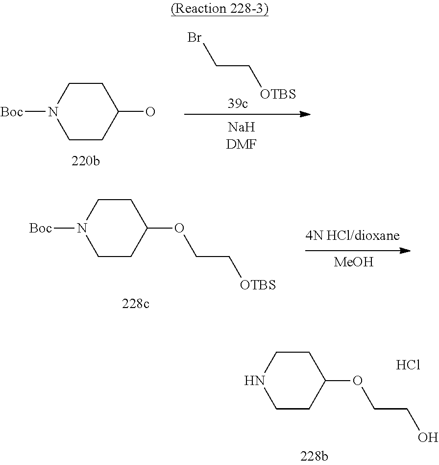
[Boc]N1CCC(O)CC1.C(C[OTBS])Br.[Boc]N1CCC(OCC[OTBS])CC1.[MeOH].N1CCC(OCCO)CC1.Cl
